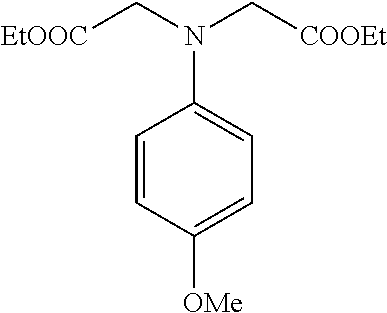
N(C1=CC=C([OMe])C=C1)(C[EtOOC])C[COOEt]
